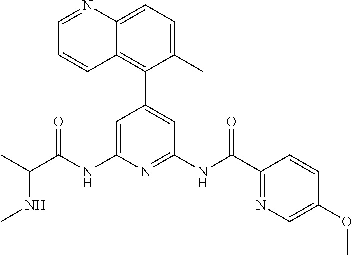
C1=C(NC(C(C)NC)=O)N=C(NC(C2=NC=C(OC)C=C2)=O)C=C1C1=C2C(=CC=C1C)N=CC=C2
